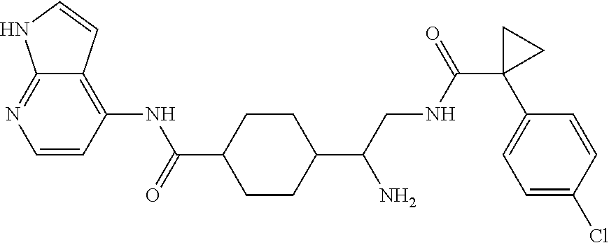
C1(C(CNC(C2(C3=CC=C(Cl)C=C3)CC2)=O)N)CCC(C(=O)NC2=C3C(=NC=C2)NC=C3)CC1
